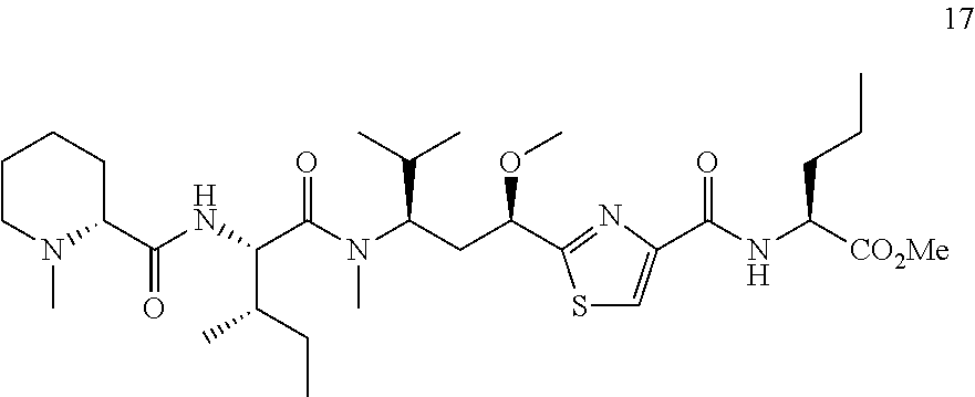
C1CN(C)C(C(NC(C(N(C(CC(OC)C2=NC(C(NC([CO2Me])CCC)=O)=CS2)C(C)C)C)=O)C(CC)C)=O)CC1
